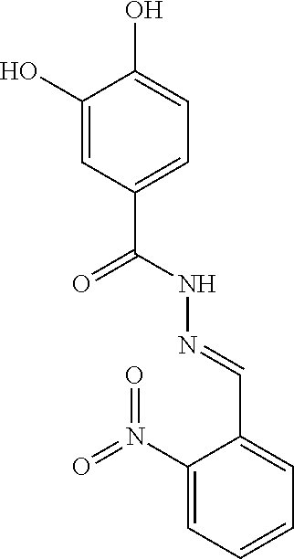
C1(O)=CC(C(NN=CC2=CC=CC=C2N(=O)=O)=O)=CC=C1O
